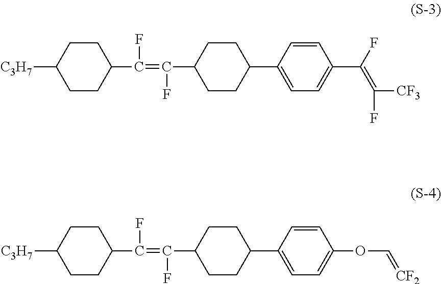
C1CC(C(F)=C(F)C2CCC(C3=CC=C(C(F)=C([CF3])F)C=C3)CC2)CCC1[C3H7].C1CC(C(F)=C(F)C2CCC(C3=CC=C(OC=[CF2])C=C3)CC2)CCC1[C3H7]
